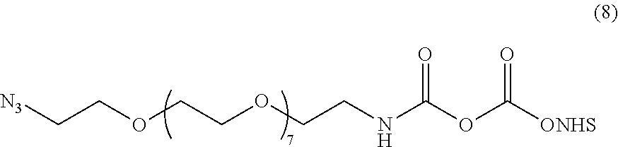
[N3]CCOCCOCCNC(OC([ONHS])=O)=O
